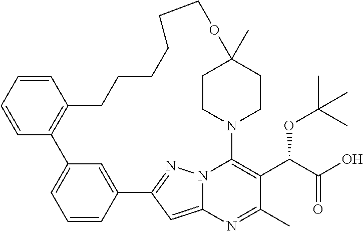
C1=CC2=CC(=C1)C1=C(C=CC=C1)CCCCCCOC1(C)CCN(C3=C(C(C(O)=O)OC(C)(C)C)C(C)=NC4=CC2=NN43)CC1
